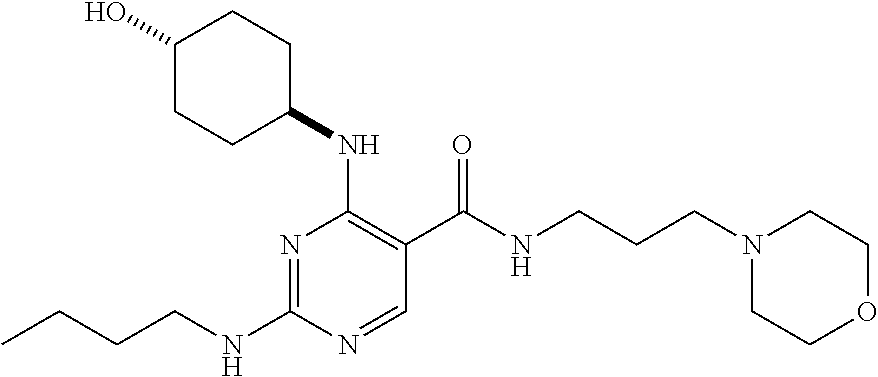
CCCCNC1=NC(NC2CCC(O)CC2)=C(C(NCCCN2CCOCC2)=O)C=N1
